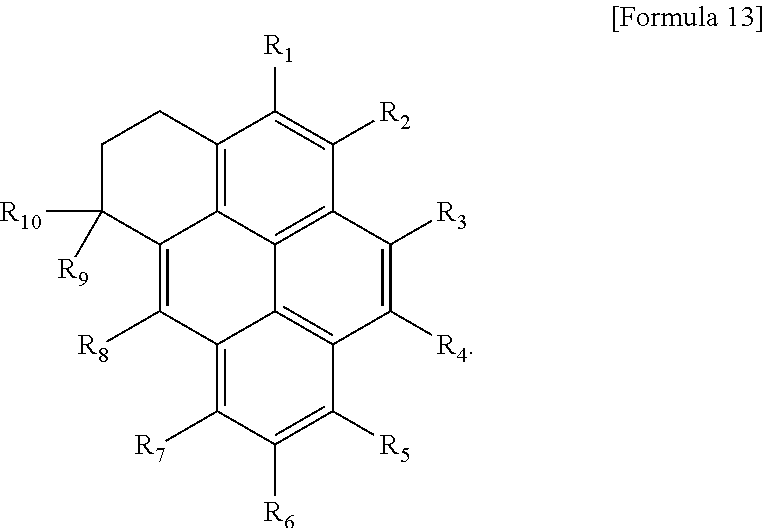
C12=C3C4=C(C([R2])=C1[R1])C([R3])=C([R4])C1=C4C(=C([R7])C([R6])=C1[R5])C([R8])=C3C([R10])([R9])CC2
